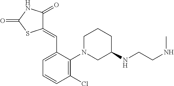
C1(=CC2=CC=CC(Cl)=C2N2CCCC(NCCNC)C2)C(=O)NC(=O)S1
